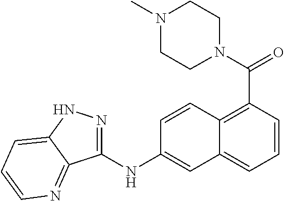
N1(C(=O)C2=C3C(=CC=C2)C=C(NC2=NNC4=CC=CN=C24)C=C3)CCN(C)CC1
